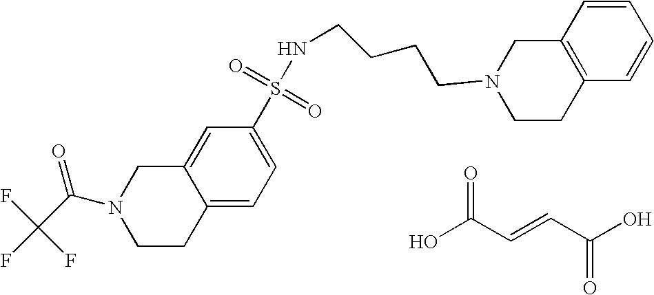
C1=C2C(=CC=C1S(NCCCCN1CCC3=C(C1)C=CC=C3)(=O)=O)CCN(C(C(F)(F)F)=O)C2.O=C(C=CC(O)=O)O
